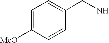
C1=C([MeO])C=CC(CN)=C1
